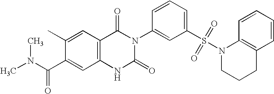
C12=C(C=C(C)C(C(=O)N(C)C)=C1)C(=O)N(C1=CC(S(N3CCCC4=C3C=CC=C4)(=O)=O)=CC=C1)C(=O)N2
